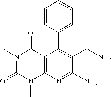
C1(C2=CC=CC=C2)=C(CN)C(N)=NC2=C1C(=O)N(C)C(=O)N2C
